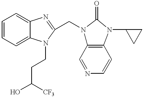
C1=CC=C2C(=C1)N=C(CN1C3=C(N(C4CC4)C1=O)C=CN=C3)N2CCC([CF3])O
